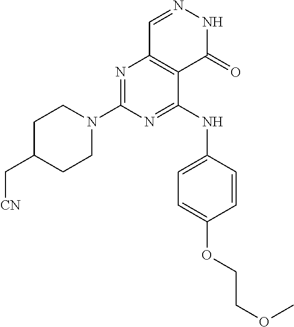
N1=C(N2CCC(C[CN])CC2)N=C(NC2=CC=C(OCCOC)C=C2)C2=C1C=NNC2=O
